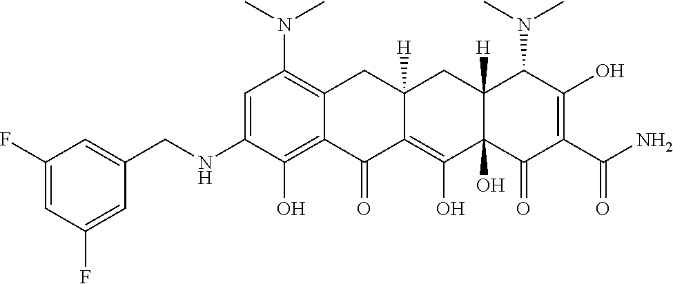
C1=C(NCC2=CC(F)=CC(F)=C2)C(O)=C2C(=C1N(C)C)CC1([H])C(=C(O)C3(O)C([H])(C1)C(N(C)C)C(O)=C(C(N)=O)C3=O)C2=O
